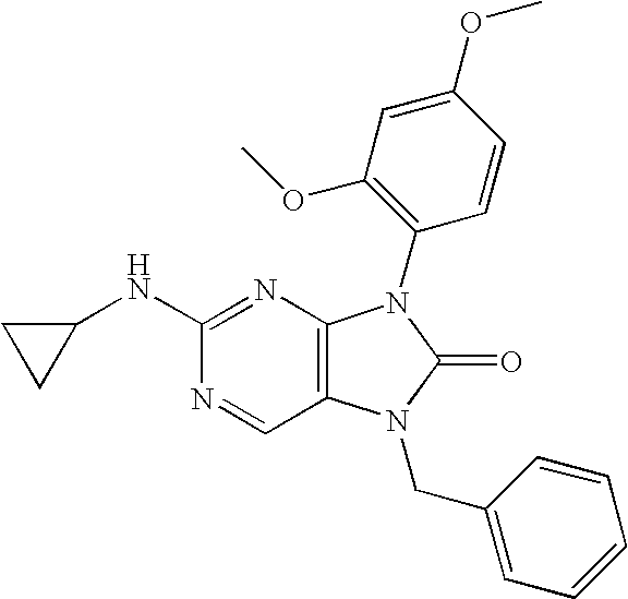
C1(NC2=NC3=C(C=N2)N(CC2=CC=CC=C2)C(=O)N3C2=C(OC)C=C(OC)C=C2)CC1
